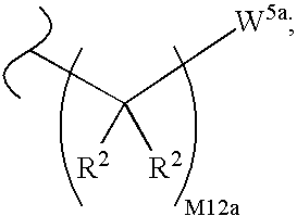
[R2]C([R2])([W5a])C
